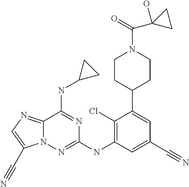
N12C(=NC=C1C#N)C(NC1CC1)=NC(NC1=C(Cl)C(C3CCN(C(=O)C4(O)CC4)CC3)=CC(C#N)=C1)=N2
